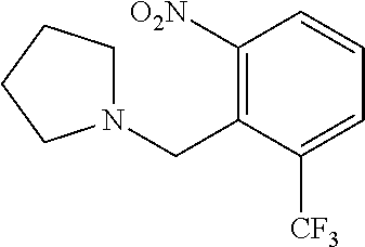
C1([O2N])=C(CN2CCCC2)C([CF3])=CC=C1
